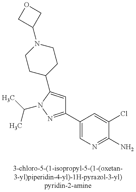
C1(C2=CN=C(N)C(Cl)=C2)=NN(C(C)C)C(C2CCN(C3COC3)CC2)=C1
